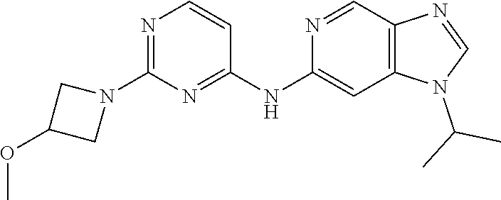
C12=C(C=NC(NC3=NC(N4CC(OC)C4)=NC=C3)=C1)N=CN2C(C)C
